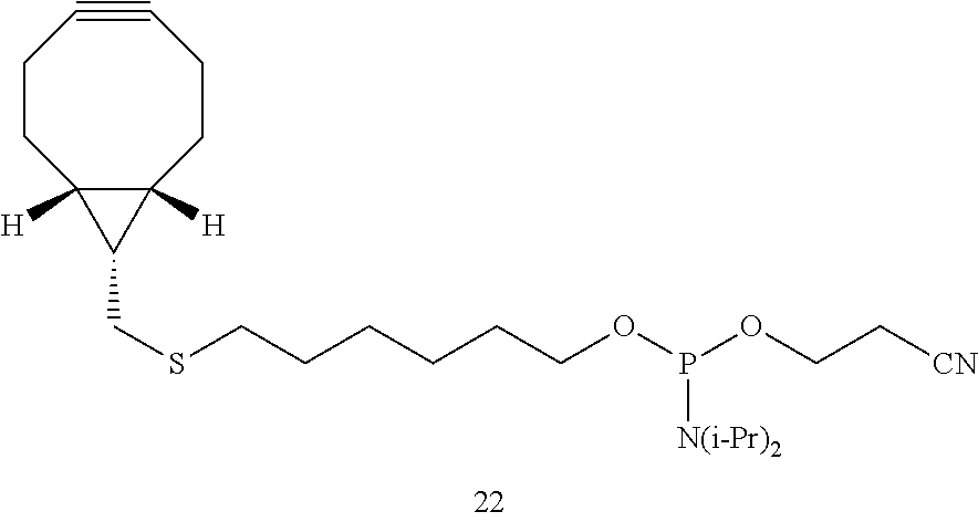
C12([H])C([H])(C1CSCCCCCCOP(OCC[CN])[N(i-Pr)2])CCC#CCC2
